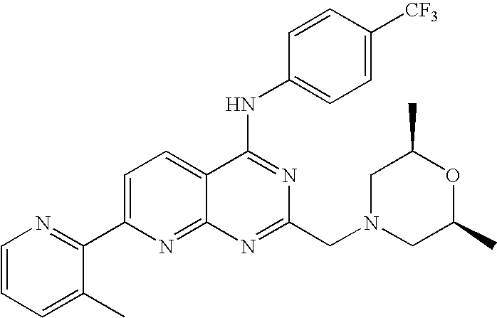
C1=CC=C(C)C(C2=CC=C3C(=N2)N=C(CN2CC(C)OC(C)C2)N=C3NC2=CC=C([CF3])C=C2)=N1
